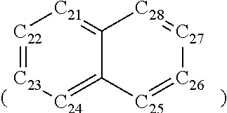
[C22]1=[C23][C24]=C2C(=[C21]1)[C28]=[C27][C26]=[C25]2
